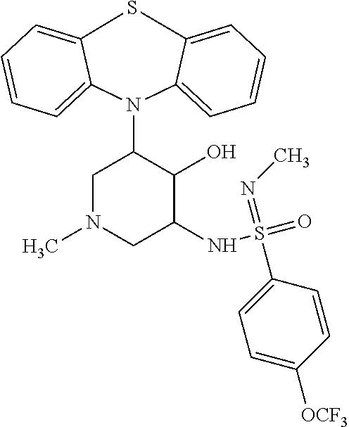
S1C2=CC=CC=C2N(C2CN(C)CC(NS(=O)(=NC)C3=CC=C([OCF3])C=C3)C2O)C2=CC=CC=C12
